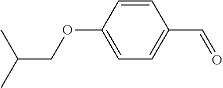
C1=CC(OCC(C)C)=CC=C1C=O
